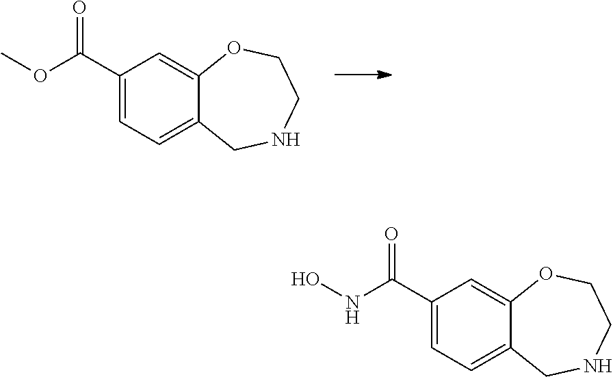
C1(C(OC)=O)=CC=C2C(=C1)OCCNC2.C1(C(NO)=O)=CC=C2C(=C1)OCCNC2
